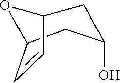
C1C2C=CC(CC1O)O2
